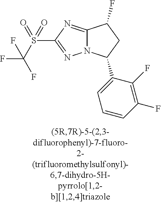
C12=NC(S(C(F)(F)F)(=O)=O)=NN1C(C1=CC=CC(F)=C1F)CC2F
